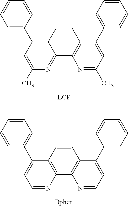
C1=CC2=C(C3=C1C(C1=CC=CC=C1)=CC=N3)N=CC=C2C1=CC=CC=C1.C1=C(C2=C3C(=NC(C)=C2)C2=C(C=C3)C(C3=CC=CC=C3)=CC(C)=N2)C=CC=C1.[BCP]
